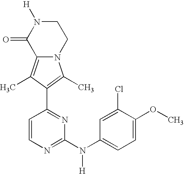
N12C(=C(C)C(C3=NC(N(C4=CC=C(OC)C(Cl)=C4)[H])=NC=C3)=C1C)C(=O)N([H])CC2
